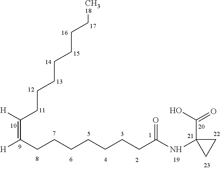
C1C(C(O)=O)(NC(CCCCCCCC([H])=C([H])CCCCCCC[CH318])=O)C1
